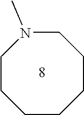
N1(C)CCCCCCC1
